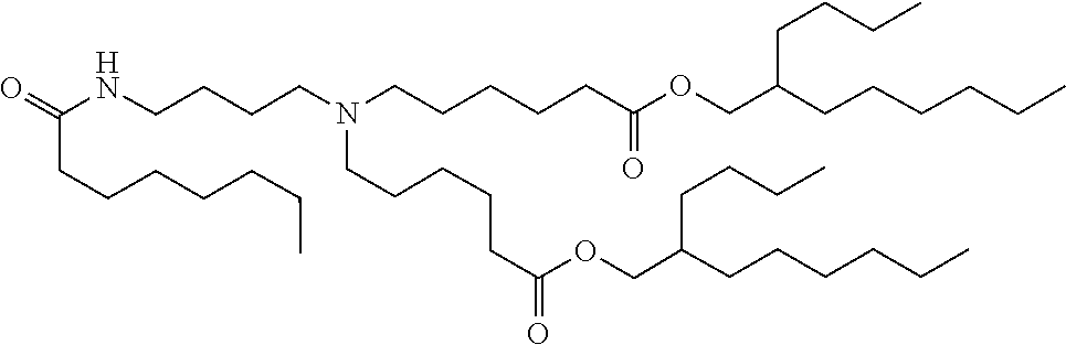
C(CCCC)CC(COC(CCCCCN(CCCCNC(CCCCCCC)=O)CCCCCC(OCC(CCCCCC)CCCC)=O)=O)CCCC
